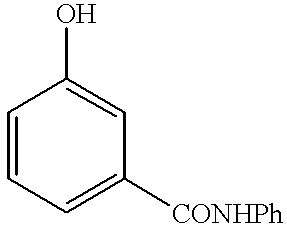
C1=CC=C([CONHPh])C=C1O
